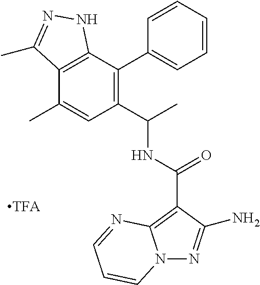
C12=C(C(C3=CC=CC=C3)=C(C(C)NC(=O)C3=C4N(N=C3N)C=CC=N4)C=C1C)NN=C2C
